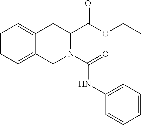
C1=CC=C2C(=C1)CC(C(=O)OCC)N(C(=O)NC1=CC=CC=C1)C2
